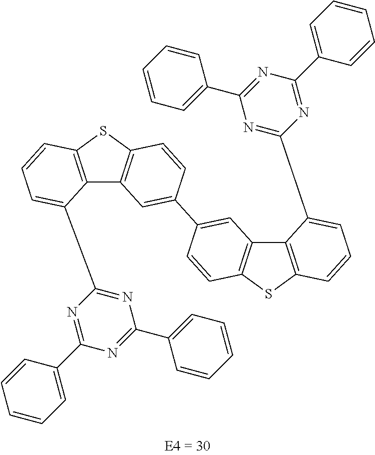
C12=C(SC3=C1C=C(C1=CC4=C(C=C1)SC1=C4C(C4=NC(C5=CC=CC=C5)=NC(C5=CC=CC=C5)=N4)=CC=C1)C=C3)C=CC=C2C1=NC(C2=CC=CC=C2)=NC(C2=CC=CC=C2)=N1
